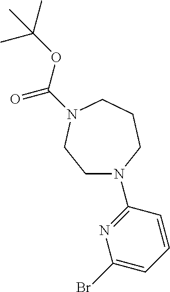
C1N(C2=NC(Br)=CC=C2)CCCN(C(OC(C)(C)C)=O)C1
